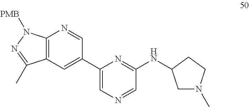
C12=C(C=C(C3=CN=CC(NC4CN(C)CC4)=N3)C=N1)C(C)=NN2[PMB]
